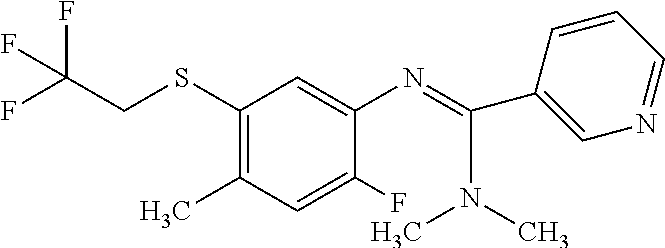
C1(SCC(F)(F)F)=C(C)C=C(F)C(N=C(C2=CN=CC=C2)N(C)C)=C1
